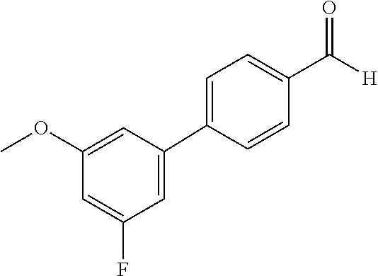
C1(F)=CC(OC)=CC(C2=CC=C(C([H])=O)C=C2)=C1
